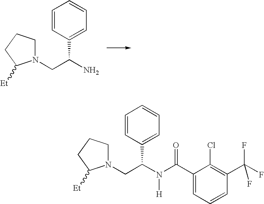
N1(CC(N)C2=CC=CC=C2)CCCC1[Et].N1(CC(N(C(C2=CC=CC(C(F)(F)F)=C2Cl)=O)[H])C2=CC=CC=C2)CCCC1[Et]
